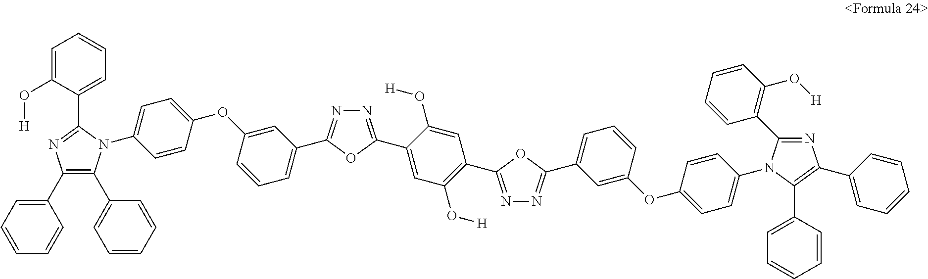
C1=C(O[H])C(C2=NC(C3=CC=CC=C3)=C(C3=CC=CC=C3)N2C2=CC=C(OC3=CC(C4=NN=C(C5=CC(O[H])=C(C6=NN=C(C7=CC=CC(OC8=CC=C(N9C(C%10=C(O[H])C=CC=C%10)=NC(C%10=CC=CC=C%10)=C9C9=CC=CC=C9)C=C8)=C7)O6)C=C5O[H])O4)=CC=C3)C=C2)=CC=C1
